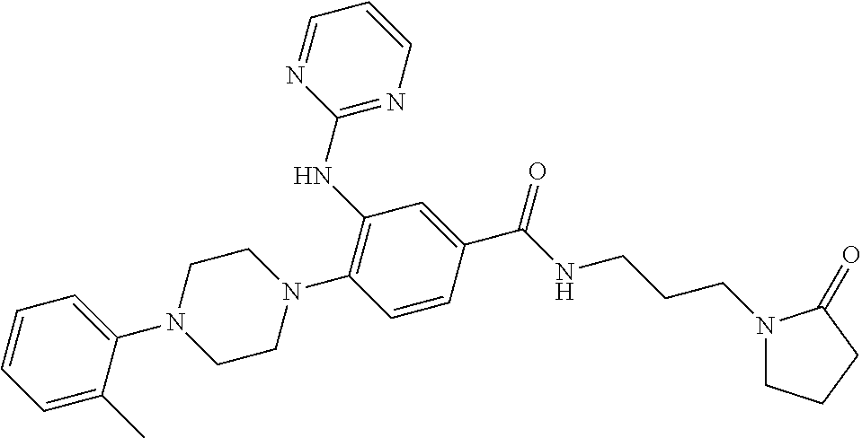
C1(NC2=C(N3CCN(C4=CC=CC=C4C)CC3)C=CC(C(NCCCN3CCCC3=O)=O)=C2)=NC=CC=N1
